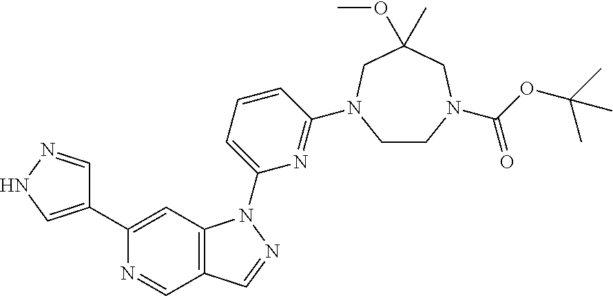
N1=CC2=C(C=C1C1=CNN=C1)N(C1=CC=CC(N3CCN(C(OC(C)(C)C)=O)CC(OC)(C)C3)=N1)N=C2
